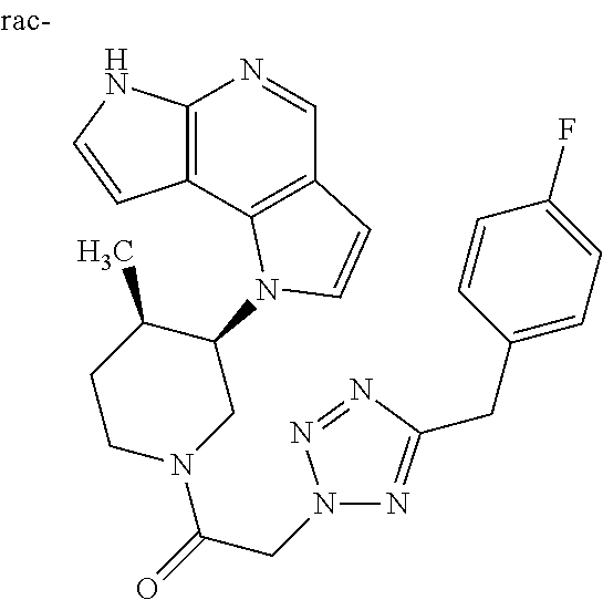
C12=C(C3=C(C=N1)C=CN3C1C(C)CCN(C(=O)CN3N=C(CC4=CC=C(F)C=C4)N=N3)C1)C=CN2
